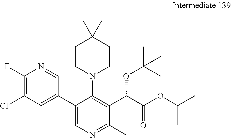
C1CN(C2=C(C(C(OC(C)C)=O)OC(C)(C)C)C(C)=NC=C2C2=CC(Cl)=C(F)N=C2)CCC1(C)C
